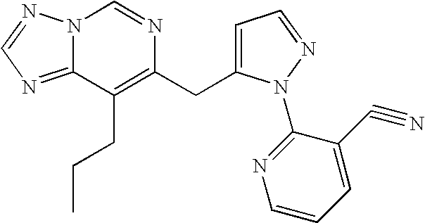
N12C(=NC=N1)C(CCC)=C(CC1=CC=NN1C1=NC=CC=C1C#N)N=C2
